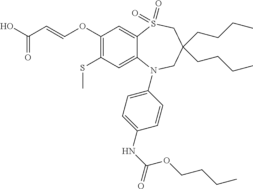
OC(C=COC1=C(SC)C=C2C(=C1)S(=O)(=O)CC(CCCC)(CCCC)CN2C1=CC=C(NC(OCCCC)=O)C=C1)=O
